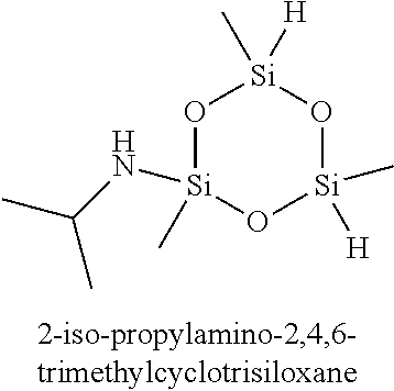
O1[Si](NC(C)C)(C)O[Si](C)([H])O[Si]1(C)[H]
